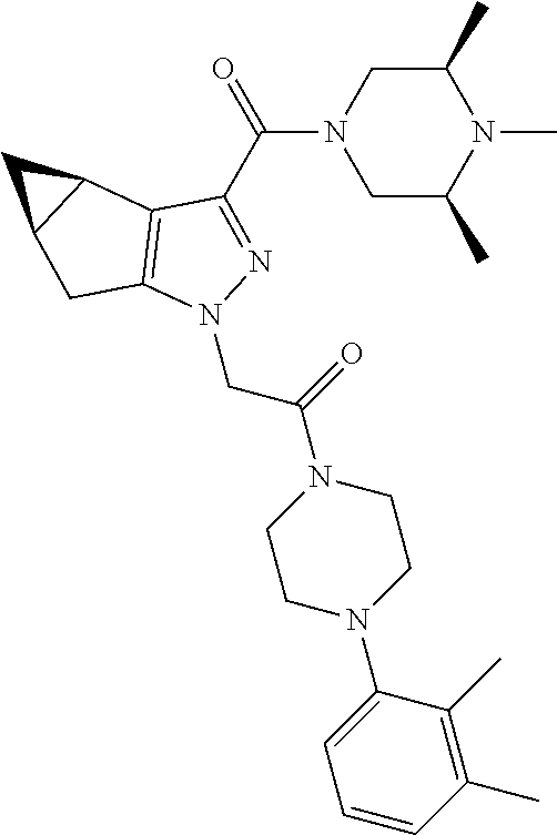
N1(CC(N2CCN(C3=CC=CC(C)=C3C)CC2)=O)N=C(C(=O)N2CC(C)N(C)C(C)C2)C2=C1CC1C2C1
